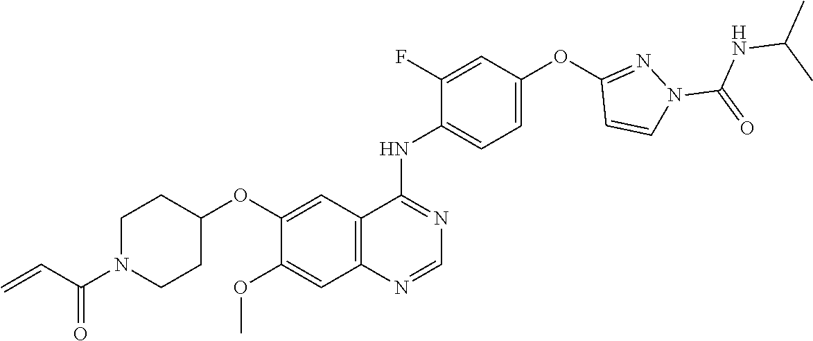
O(C1=CC2=C(C=C1OC)N=CN=C2NC1=CC=C(OC2=NN(C(=O)NC(C)C)C=C2)C=C1F)C1CCN(C(C=C)=O)CC1
